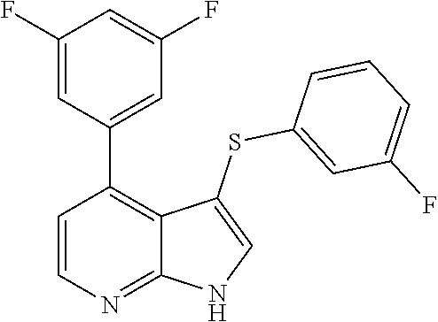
C1=CN=C2C(=C1C1=CC(F)=CC(F)=C1)C(SC1=CC(F)=CC=C1)=CN2
